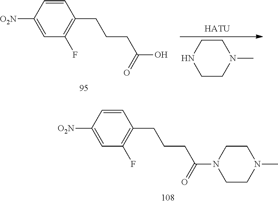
C1=CC([O2N])=CC(F)=C1CCCC(O)=O.[HATU].C1CN(C)CCN1.C1=CC([O2N])=CC(F)=C1CCCC(N1CCN(C)CC1)=O
